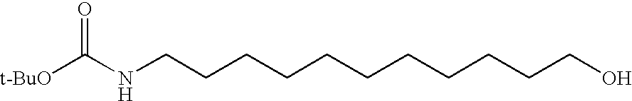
[t-BuO]C(NCCCCCCCCCCCO)=O
